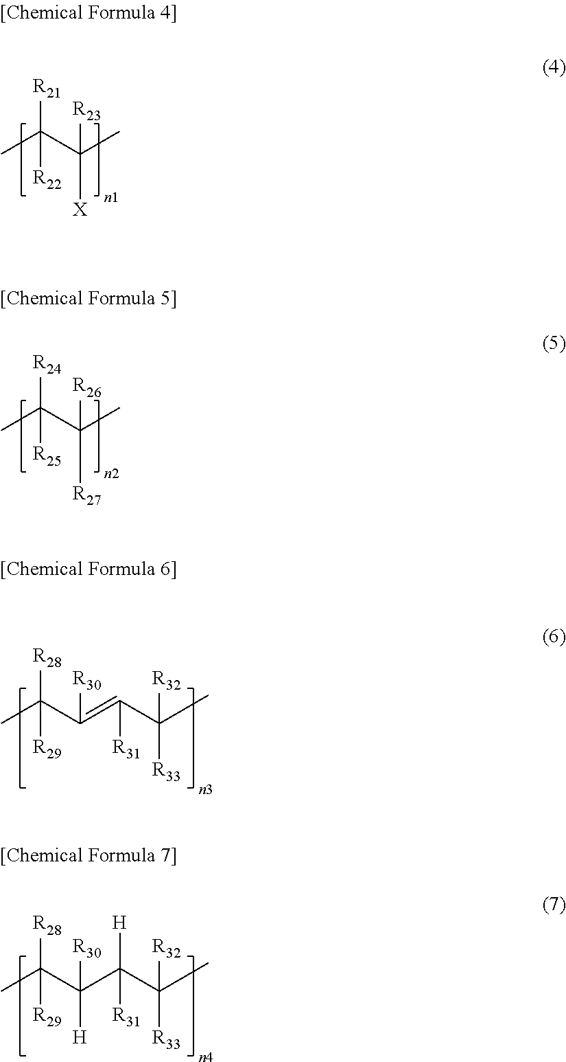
CC(C(C)([X])[R23])([R21])[R22].CC(C(C)([R27])[R26])([R24])[R25].CC(C(=C(C(C)([R33])[R32])[R31])[R30])([R28])[R29].CC(C(C(C(C)([R33])[R32])([R31])[H])([R30])[H])([R28])[R29]
